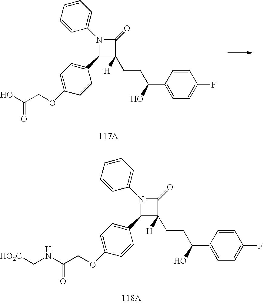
C(CC(C1=CC=C(F)C=C1)O)C1([H])C(C2=CC=C(OCC(O)=O)C=C2)N(C2=CC=CC=C2)C1=O.C(CC(C1=CC=C(F)C=C1)O)C1([H])C(C2=CC=C(OCC(NC[HO2C])=O)C=C2)N(C2=CC=CC=C2)C1=O
